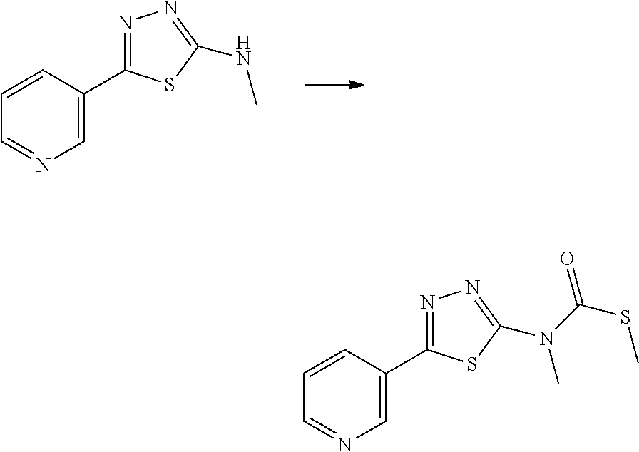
C1=CC(C2=NN=C(NC)S2)=CN=C1.C1=CC(C2=NN=C(N(C)C(=O)SC)S2)=CN=C1
